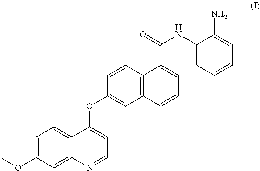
C1=C(OC)C=C2C(=C1)C(OC1=CC3=C(C=C1)C(C(=O)NC1=CC=CC=C1N)=CC=C3)=CC=N2
